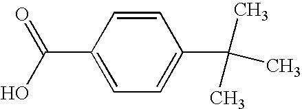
C1(C(=O)O)=CC=C(C(C)(C)C)C=C1
